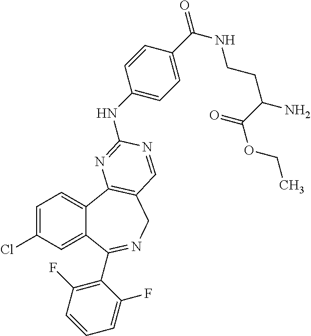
C1=C(Cl)C=C2C(=C1)C1=C(CN=C2C2=C(F)C=CC=C2F)C=NC(NC2=CC=C(C(=O)NCCC(N)C(=O)OCC)C=C2)=N1
